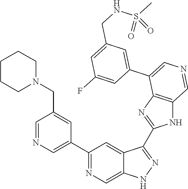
C1(C2=CN=CC(CN3CCCCC3)=C2)=NC=C2C(=C1)C(C1=NC3=C(N1)C=NC=C3C1=CC(CNS(C)(=O)=O)=CC(F)=C1)=NN2
